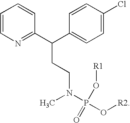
C1=CN=C(C(C2=CC=C(Cl)C=C2)CCN(C)P(O[R2])(O[R1])=O)C=C1
